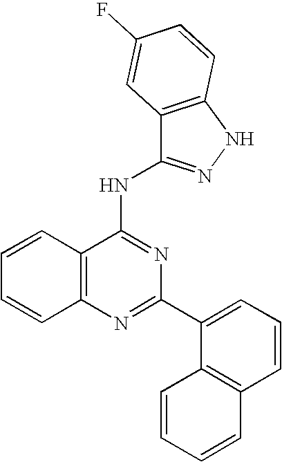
C12=C(N=C(C3=CC=CC4=C3C=CC=C4)N=C1NC1=NNC3=C1C=C(F)C=C3)C=CC=C2
